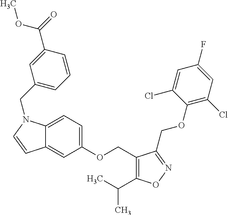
C12=CC=C(OCC3=C(C(C)C)ON=C3COC3=C(Cl)C=C(F)C=C3Cl)C=C1C=CN2CC1=CC=CC(C(=O)OC)=C1
